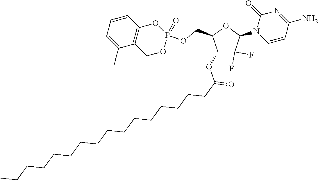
C1(OC(CCCCCCCCCCCCCCCC)=O)C(F)(F)C(N2C=CC(N)=NC2=O)OC1COP1(=O)OCC2=C(O1)C=CC=C2C
